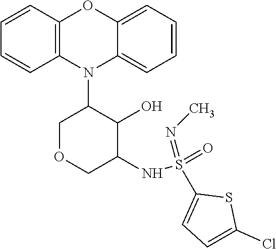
N1(C2COCC(NS(=O)(C3=CC=C(Cl)S3)=NC)C2O)C2=C(C=CC=C2)OC2=CC=CC=C12
